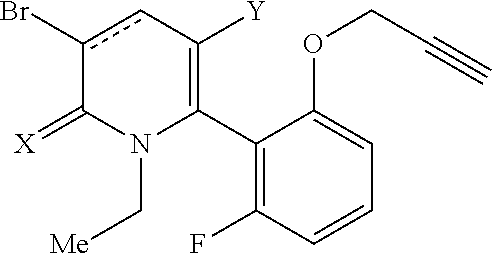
C1(C2=C([Y])cc(Br)C(=[X])N2C[Me])=C(F)C=CC=C1OCC#C
